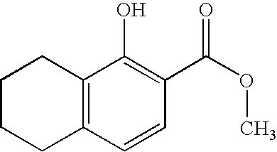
C1CCC2=C(C1)C(O)=C(C(OC)=O)C=C2
